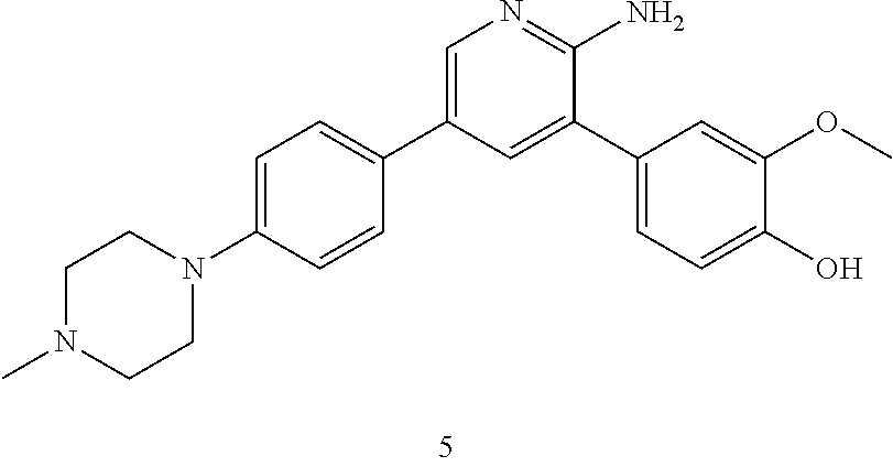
C1N(C)CCN(C2=CC=C(C3=CN=C(N)C(C4=CC=C(O)C(OC)=C4)=C3)C=C2)C1
